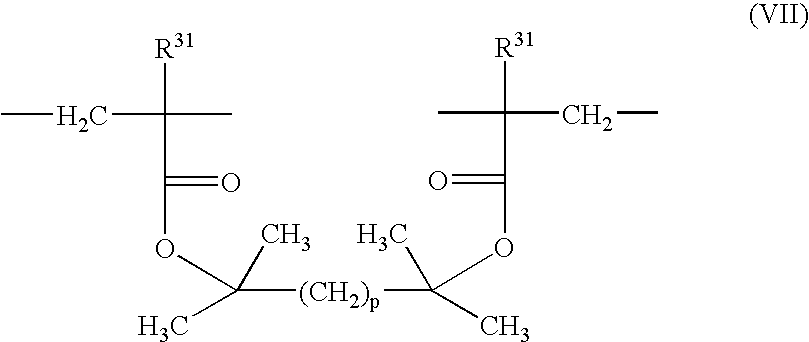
CCC([R31])(C)C(OC(C)([(CH2)p]C(C)(C)OC(=O)C(C)(CC)[R31])C)=O
